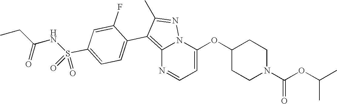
C12=C(C3=CC=C(S(NC(CC)=O)(=O)=O)C=C3F)C(C)=NN1C(OC1CCN(C(OC(C)C)=O)CC1)=CC=N2
